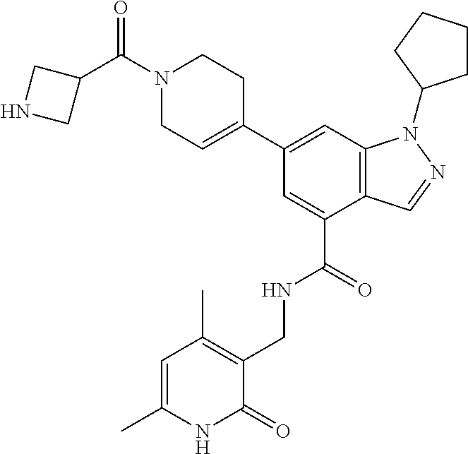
C12=C(C=C(C3=CCN(C(=O)C4CNC4)CC3)C=C1C(=O)NCC1=C(C)C=C(C)NC1=O)N(C1CCCC1)N=C2
